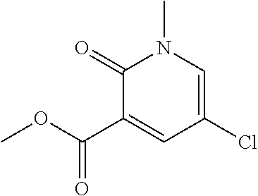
C1(=O)C(C(OC)=O)=CC(Cl)=CN1C
